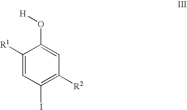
C1([R1])=CC(I)=C([R2])C=C1O[H]
